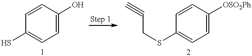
C1=CC(O)=CC=C1S.C1=CC([OSO2Ph])=CC=C1SCC#C
